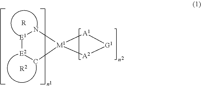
[E1]1[E2]C[M1]2(N1)[A1][G1][A2]2.[R].[R2]
